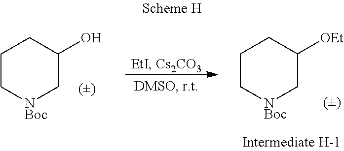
C1C[NBoc]CC(O)C1.C1C[NBoc]CC([OEt])C1
